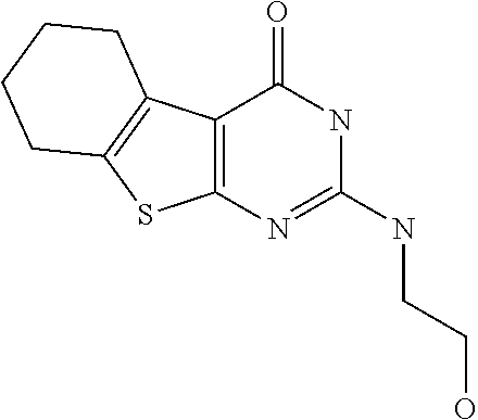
C12=C(N=C(NCCO)NC1=O)SC1=C2CCCC1
